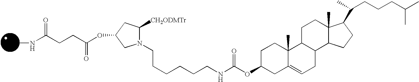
N1(CCCCCCNC(OC2CC3=CCC4C(C3(C)CC2)CCC2(C)C4CCC2C(CCCC(C)C)C)=O)C([CH2ODMTr])CC(OC(CCC(NC)=O)=O)C1
